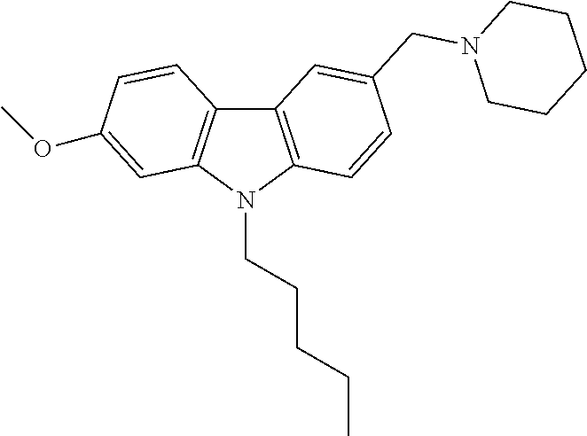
C12=C(N(CCCCC)C3=C1C=CC(OC)=C3)C=CC(CN1CCCCC1)=C2
